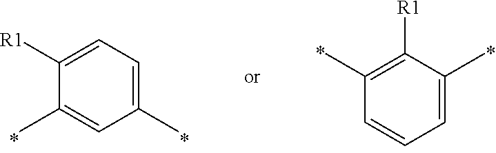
C1(C)=CC=C([R1])C(C)=C1.C1(C)=CC=CC(C)=C1[R1]
